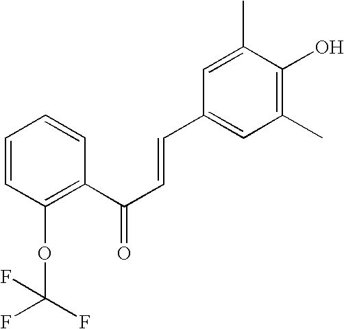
C1=CC(OC(F)(F)F)=C(C(C=CC2=CC(C)=C(O)C(C)=C2)=O)C=C1
